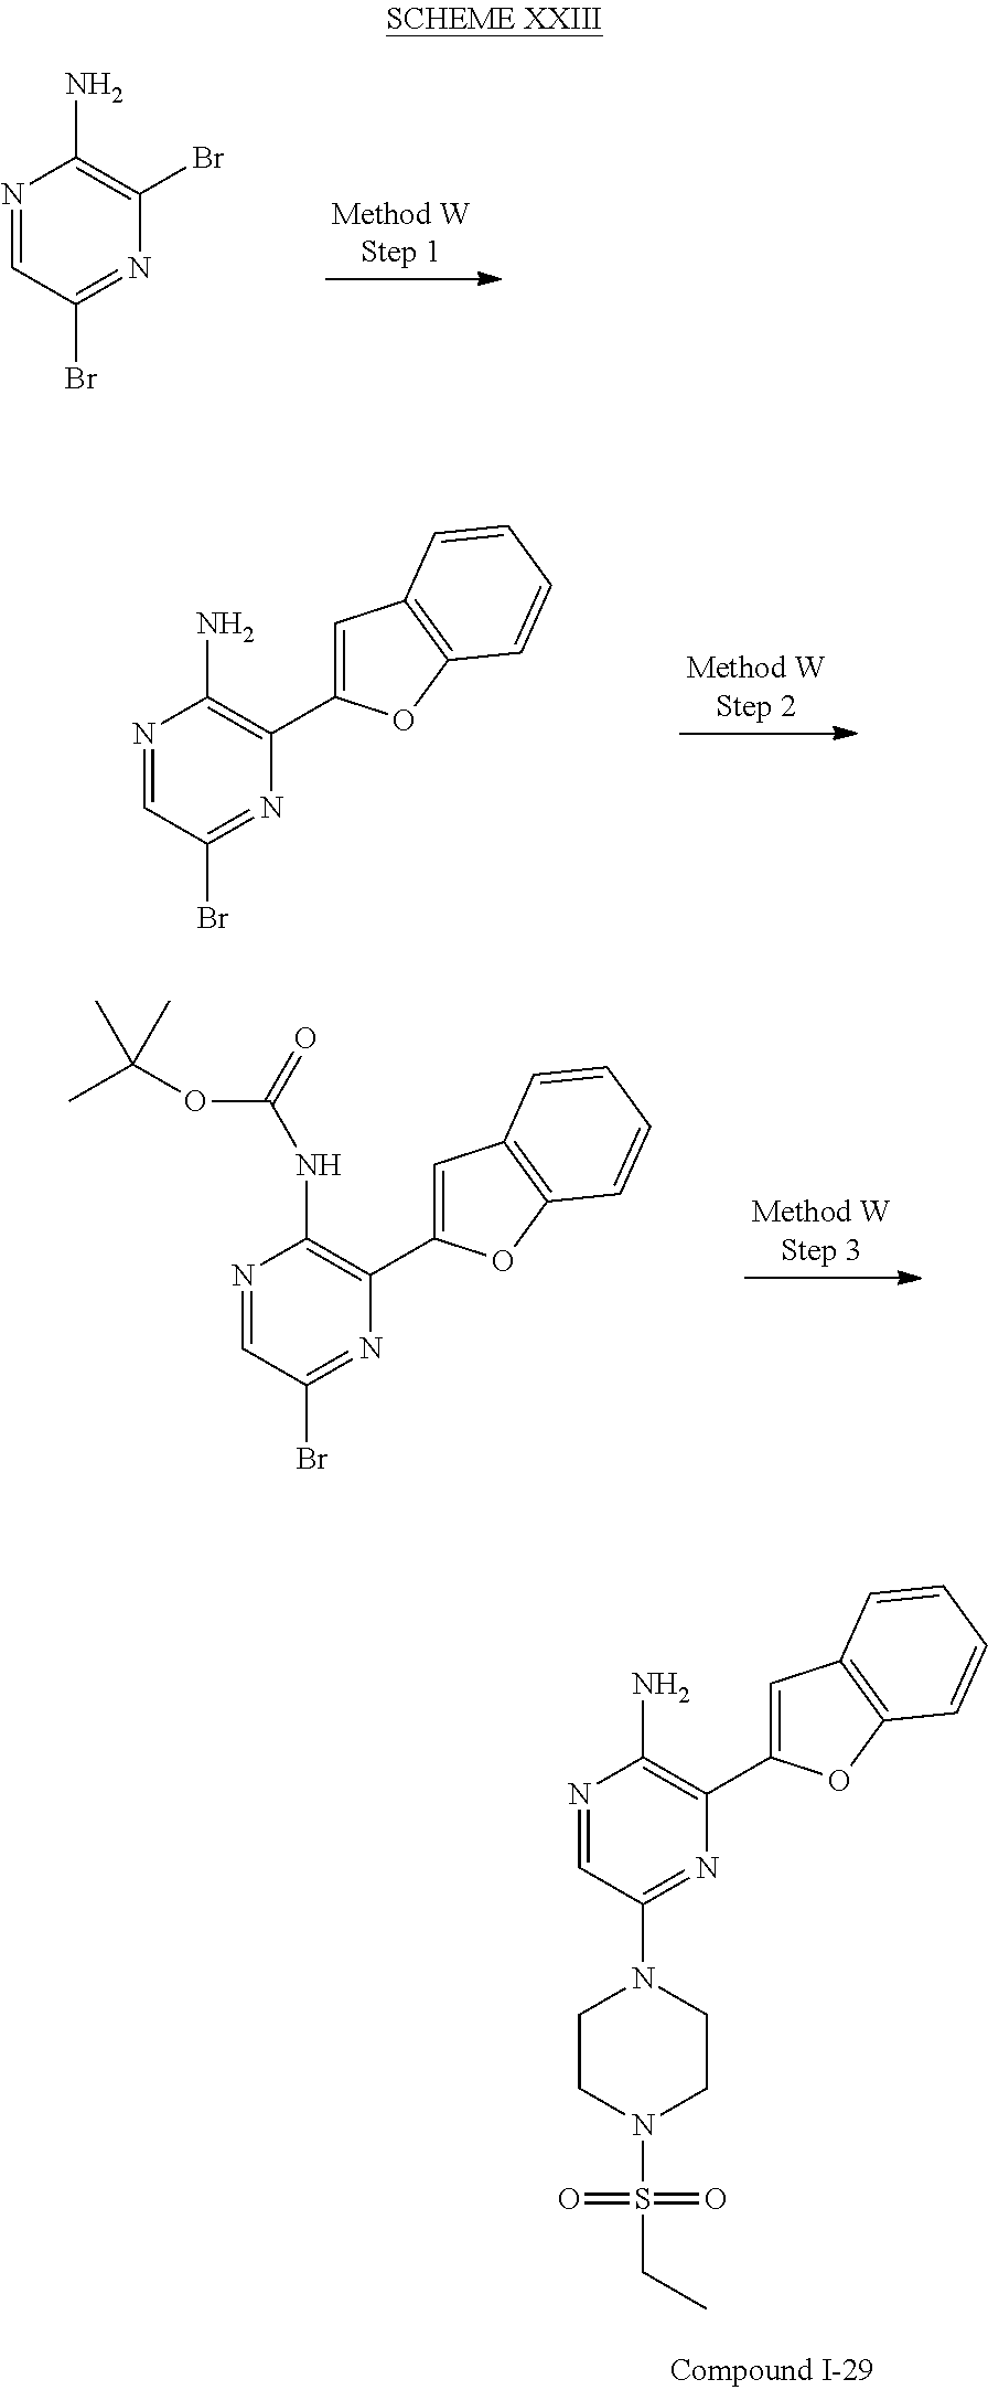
N1=CC(N2CCN(S(=O)(=O)CC)CC2)=NC(C2=CC3=C(O2)C=CC=C3)=C1N.N1=CC(Br)=NC(Br)=C1N.N1=CC(Br)=NC(C2=CC3=C(O2)C=CC=C3)=C1N.N1=CC(Br)=NC(C2=CC3=C(O2)C=CC=C3)=C1NC(OC(C)(C)C)=O
